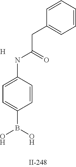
C1=C(NC(CC2=CC=CC=C2)=O)C=CC(B(O)O)=C1.[H]
